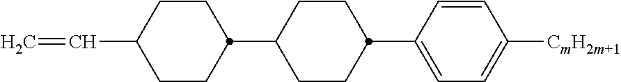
C1CC(C=C)CCC1C1CCC(C2=CC=C([CmH2m+1])C=C2)CC1
